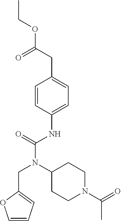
C1=C(NC(N(C2CCN(C(=O)C)CC2)CC2=CC=CO2)=O)C=CC(CC(OCC)=O)=C1
